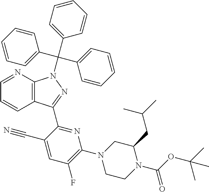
C12=C(N=CC=C1)N(C(C1=CC=CC=C1)(C1=CC=CC=C1)C1=CC=CC=C1)N=C2C1=NC(N2CCN(C(OC(C)(C)C)=O)C(CC(C)C)C2)=C(F)C=C1C#N
